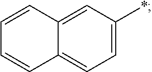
C12=CC=C(*)C=C1C=CC=C2
